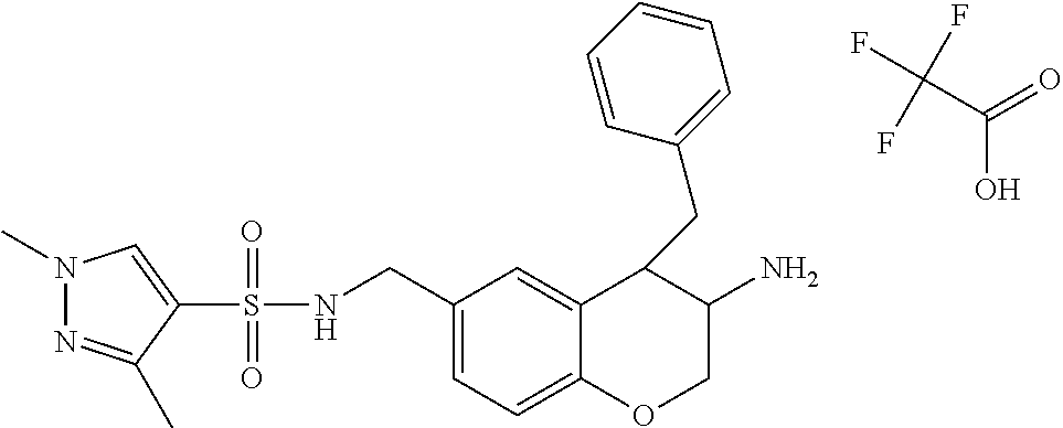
C1(S(NCC2=CC=C3C(=C2)C(CC2=CC=CC=C2)C(N)CO3)(=O)=O)=CN(C)N=C1C.C(C(=O)O)(F)(F)F
